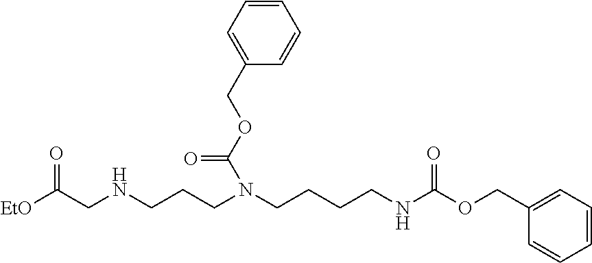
C1=CC=C(COC(N(CCCNCC([EtO])=O)CCCCNC(OCC2=CC=CC=C2)=O)=O)C=C1
